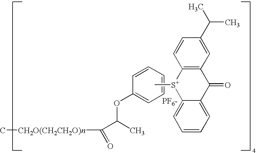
C1=CC=CC(OC(C([CH2O(CH2CH2O)n]C)=O)C)=C1.C12=C(C=C(C(C)C)C=C1)C(=O)C1=CC=CC=C1[S+]2C.[PF6-]
